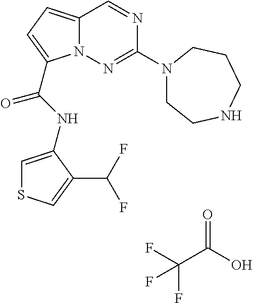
O=C(O)C(F)(F)F.N1=CC2=CC=C(C(NC3=CSC=C3C(F)F)=O)N2N=C1N1CCNCCC1
